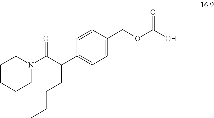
C1N(C(C(C2=CC=C(COC(O)=O)C=C2)CCCC)=O)CCCC1
